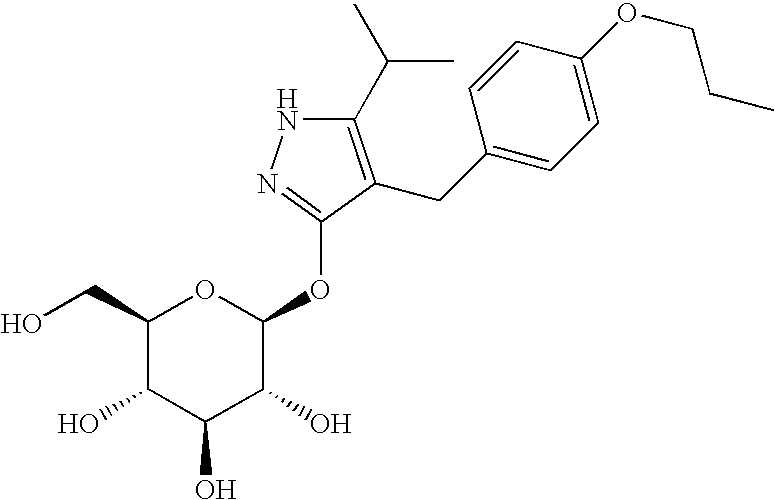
C1(C(C)C)=C(CC2=CC=C(OCCC)C=C2)C(OC2OC(CO)C(O)C(O)C2O)=NN1
